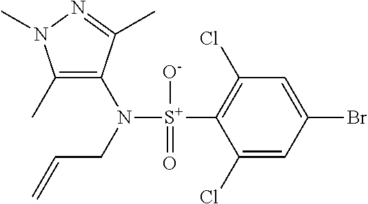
C1(C)=C(N([S+](C2=C(Cl)C=C(Br)C=C2Cl)([O-])=O)CC=C)C(C)=NN1C
